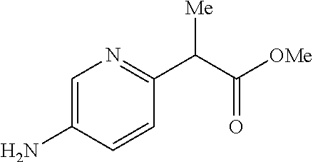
C1=C(N)C=CC(C(C([OMe])=O)[Me])=N1
